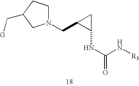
C(N[R3])(NC1C(CN2CCC(C[G])C2)C1)=O
